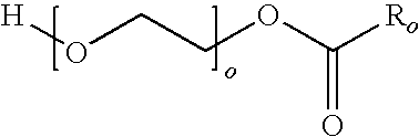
O(CCOC([Ro])=O)[H]
